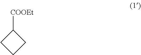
[COOEt]C1CCC1
